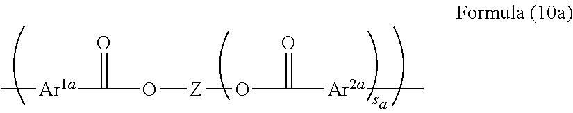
C[Ar1a]C(=O)O[Z]OC(=O)[Ar2a]C
